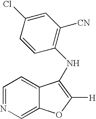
C1=NC=C2C(=C1)C(NC1=C([CN])C=C(Cl)C=C1)=C([H])O2
